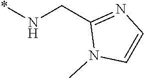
C1(CN*)=NC=CN1C
